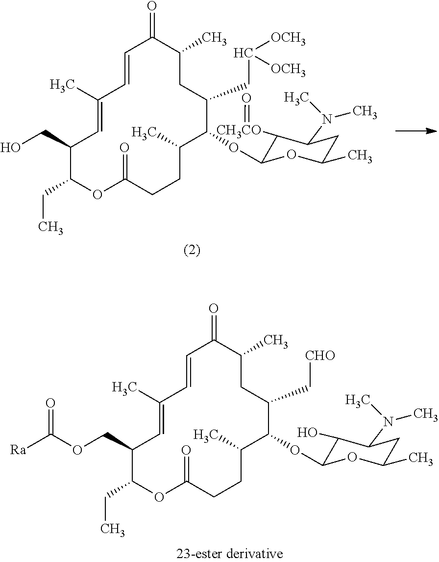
C1(CC)C(COC(=O)[Ra])C=C(C)C=CC(=O)C(C)CC(C[CHO])C(OC2C(O)C(N(C)C)CC(C)O2)C(C)CCC(=O)O1.C1(CC)C(CO)C=C(C)C=CC(=O)C(C)CC(CC([OCH3])[OCH3])C(OC2C([CH3CO]=O)C(N(C)C)CC(C)O2)C(C)CCC(=O)O1
